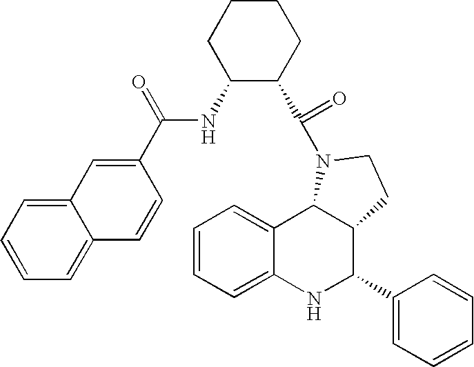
C1=CC=C2C(=C1)C1C(C(C3=CC=CC=C3)N2)CCN1C(=O)C1C(NC(C2=CC3=CC=CC=C3C=C2)=O)CCCC1
